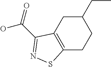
C12=C(CC(CC)CC1)C(C(=O)O)=NS2
